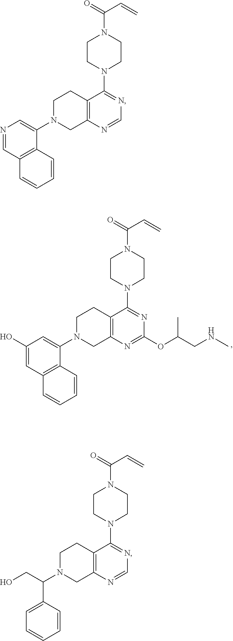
C1(O)=CC2=C(C(N3CC4=C(CC3)C(N3CCN(C(=O)C=C)CC3)=NC(OC(CNC)C)=N4)=C1)C=CC=C2.N1=CC2=C(C(N3CC4=C(CC3)C(N3CCN(C(=O)C=C)CC3)=NC=N4)=C1)C=CC=C2.OCC(N1CC2=C(CC1)C(N1CCN(C(=O)C=C)CC1)=NC=N2)C1=CC=CC=C1
